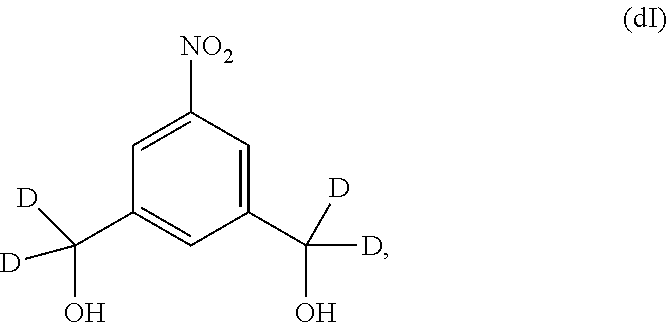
C1=C([NO2])C=C(C([D])(O)[D])C=C1C(O)([D])[D]
